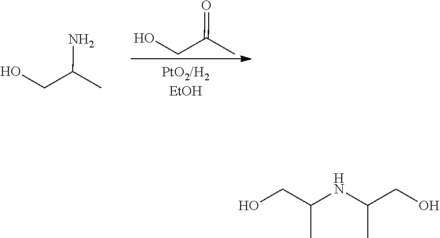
OCC(C)=O.OCC(C)N.OCC(NC(CO)C)C
